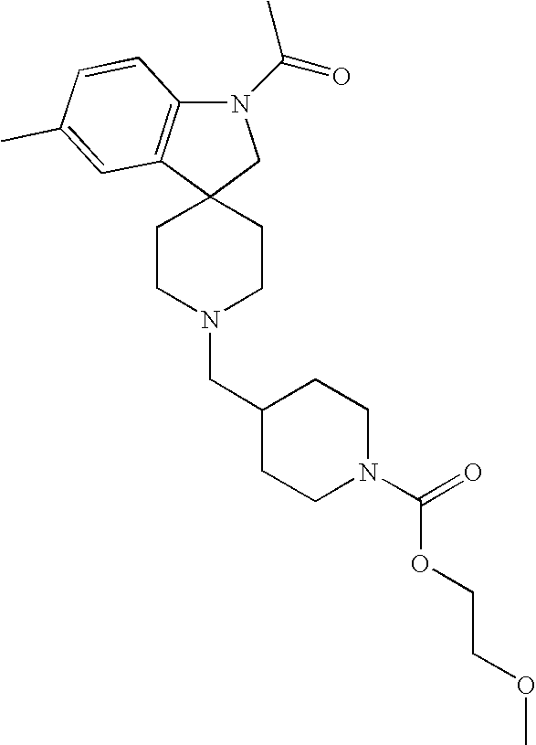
C12(CCN(CC3CCN(C(OCCOC)=O)CC3)CC1)CN(C(C)=O)C1=C2C=C(C)C=C1
